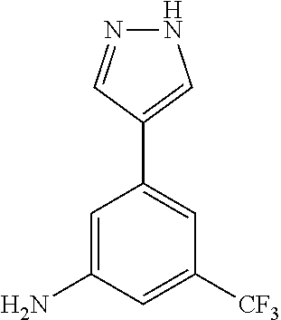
C1([CF3])=CC(N)=CC(C2=CNN=C2)=C1
